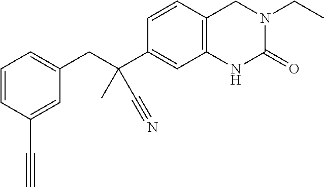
C1=CC(C#C)=CC(CC(C2=CC3=C(C=C2)CN(CC)C(=O)N3)(C)C#N)=C1
